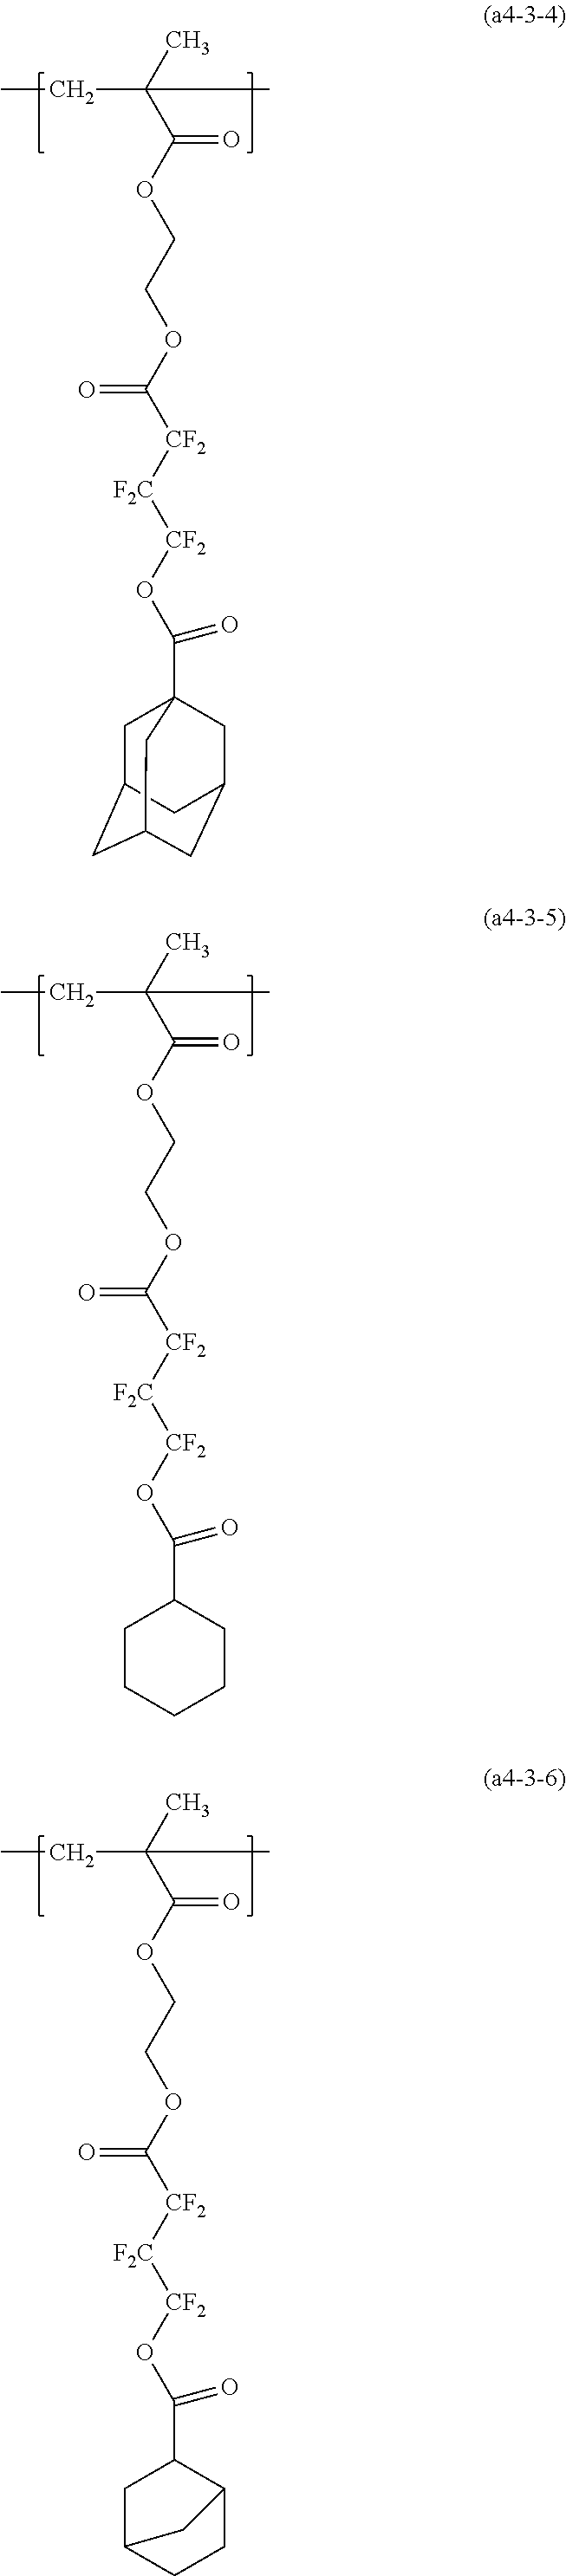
CC(C(OCCOC([CF2][F2C][CF2]OC(C12CC3CC(CC(C1)C3)C2)=O)=O)=O)(CC)C.CC(C(OCCOC([CF2][F2C][CF2]OC(C1CCCCC1)=O)=O)=O)(CC)C.CC(C(OCCOC([CF2][F2C][CF2]OC(C1CC2CCC1C2)=O)=O)=O)(CC)C
